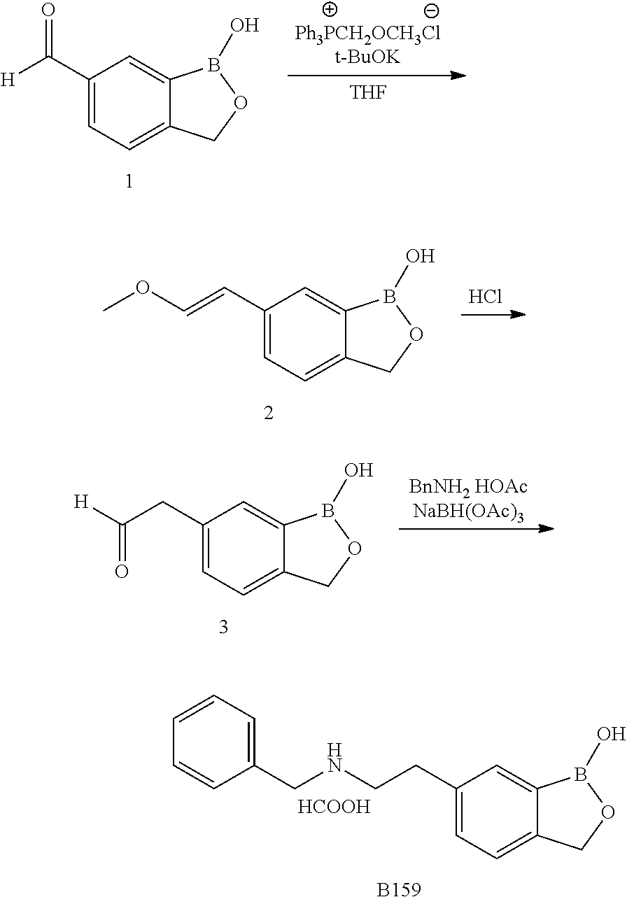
C1(C([H])=O)=CC=C2C(=C1)B(O)OC2.[Ph3PCH2OCH3Clt-BuOK].[THF].Cl.C1(C=COC)=CC=C2C(=C1)B(O)OC2.[BnNH2 HOAcNaBH(OAc)3].C1(CC([H])=O)=CC=C2C(=C1)B(O)OC2.[B159].C1(CCNCC2=CC=CC=C2)=CC=C2C(=C1)B(O)OC2.[HCOOH]
